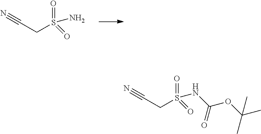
N#CCS(=O)(=O)N.N#CCS(=O)(=O)NC(=O)OC(C)(C)C
